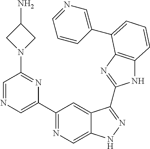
C1(C2=NC=C3C(=C2)C(C2=NC4=C(N2)C=CC=C4C2=CN=CC=C2)=NN3)=CN=CC(N2CC(N)C2)=N1
